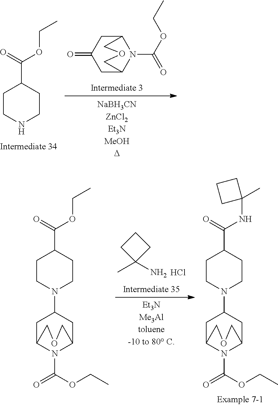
C1CNCCC1C(=O)OCC.C12CC(=O)CC(N1C(OCC)=O)COC2.CC1(N)CCC1.Cl.C1CN(C2CC3N(C(OCC)=O)C(C2)COC3)CCC1C(=O)NC1(C)CCC1.C1CN(C2CC3N(C(OCC)=O)C(C2)COC3)CCC1C(=O)OCC
